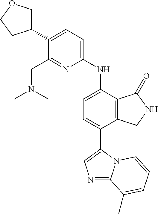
N1=C2N(C(C3=CC=C(NC4=CC=C(C5COCC5)C(CN(C)C)=N4)C4=C3CNC4=O)=C1)C=CC=C2C
